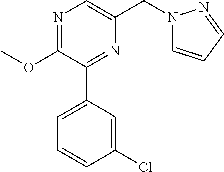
N1=C(OC)C(C2=CC=CC(Cl)=C2)=NC(CN2C=CC=N2)=C1
